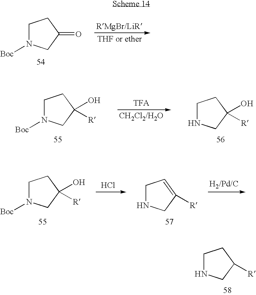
C1NCC([R])C1.C1N([Boc])CC(=O)C1.C1N([Boc])CC(O)([R])C1.C1NCC(O)([R])C1.C1N([Boc])CC(O)([R])C1.C1NCC([R])=C1.Cl.[H2/Pd/C]
